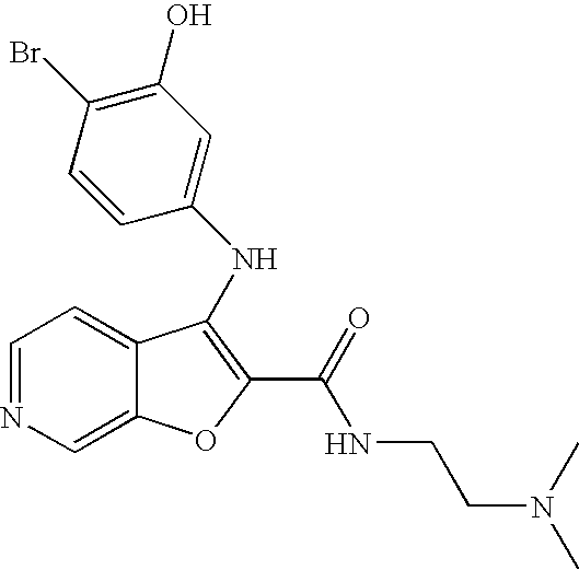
N(C1=C(C(=O)NCCN(C)C)OC2=CN=CC=C21)C1=CC(O)=C(Br)C=C1
